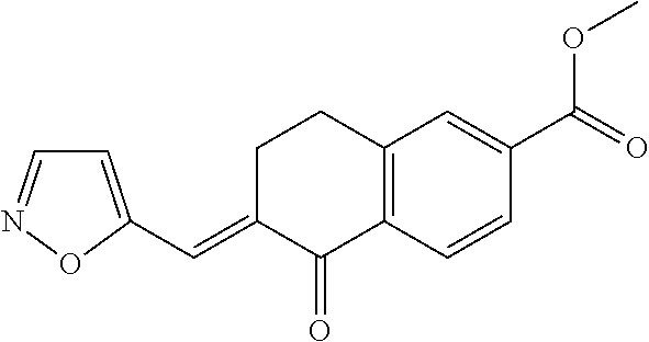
C1(C(=O)OC)=CC2=C(C=C1)C(=O)C(=CC1=CC=NO1)CC2
